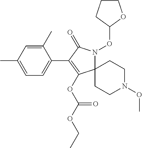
C12(N(OC3CCCO3)C(=O)C(C3=CC=C(C)C=C3C)=C1OC(OCC)=O)CCN(OC)CC2
